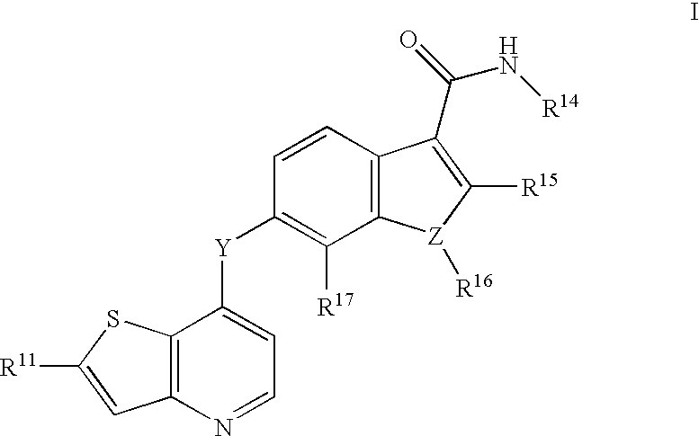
C12=C(N=CC=C1[Y]C1=C([R17])C3=C(C=C1)C(C(=O)N[R14])=C([R15])[Z]3[R16])C=C([R11])S2
